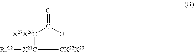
[CX22X23]1OC(=O)[X27X26C][X21C]1[Rf12]
